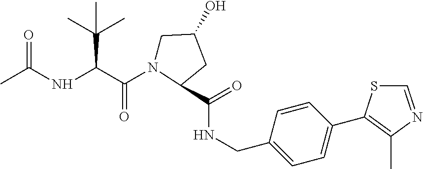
C1N(C(C(NC(C)=O)C(C)(C)C)=O)C(C(=O)NCC2=CC=C(C3=C(C)N=CS3)C=C2)CC1O
